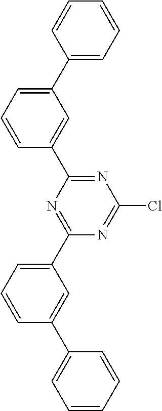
C1(C2=CC=CC(C3=NC(Cl)=NC(C4=CC=CC(C5=CC=CC=C5)=C4)=N3)=C2)=CC=CC=C1
